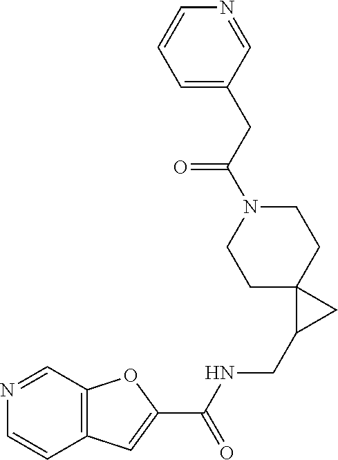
C12=C(C=NC=C1)OC(C(NCC1CC13CCN(C(CC1=CC=CN=C1)=O)CC3)=O)=C2
